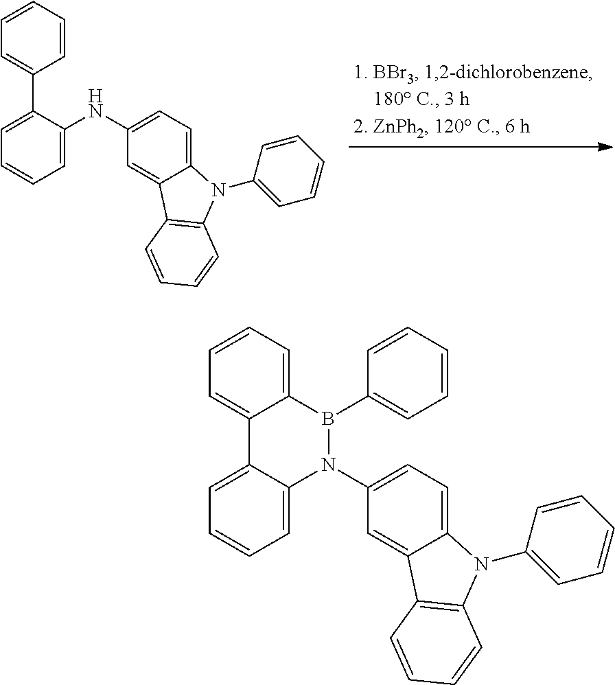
C1=CC(C2=CC=CC=C2NC2=CC=C3C(=C2)C2=C(N3C3=CC=CC=C3)C=CC=C2)=CC=C1.C1=CC=C2C(=C1)C1=CC=CC=C1N(C1=CC=C3C(=C1)C1=C(N3C3=CC=CC=C3)C=CC=C1)B2C1=CC=CC=C1
